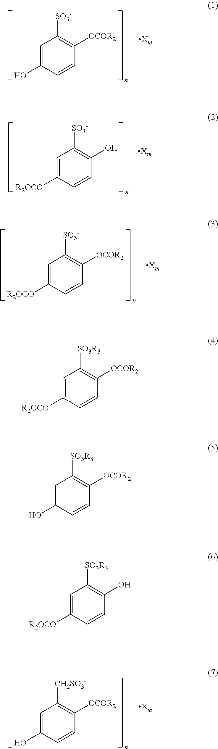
C1=C(O)C=CC([OCOR2])=C1[SO3-].C1=C([R2OCO])C=CC(O)=C1[SO3-].C1=C([R2OCO])C=CC([OCOR2])=C1[SO3-].C1=C(O)C=CC([OCOR2])=C1[CH2SO3-].C1=C([R2OCO])C=CC([OCOR2])=C1[SO3R3].C1=C(O)C=CC([OCOR2])=C1[SO3R3].C1=C([R2OCO])C=CC(O)=C1[SO3R3]
